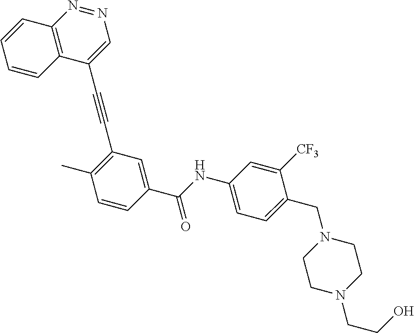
C1=CC2=C(C=C1)N=NC=C2C#CC1=C(C)C=CC(C(NC2=CC=C(CN3CCN(CCO)CC3)C([CF3])=C2)=O)=C1
